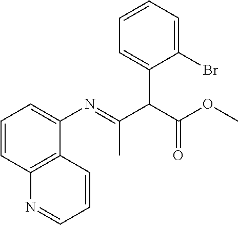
C1(Br)=CC=CC=C1C(C(OC)=O)C(=NC1=CC=CC2=C1C=CC=N2)C
